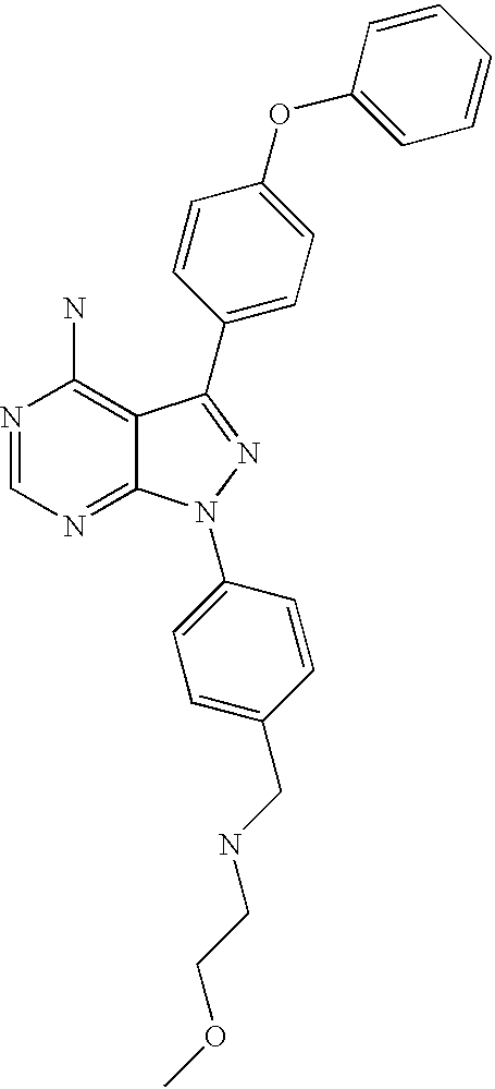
N1=CN=C2C(=C1N)C(C1=CC=C(OC3=CC=CC=C3)C=C1)=NN2C1=CC=C(CNCCOC)C=C1
